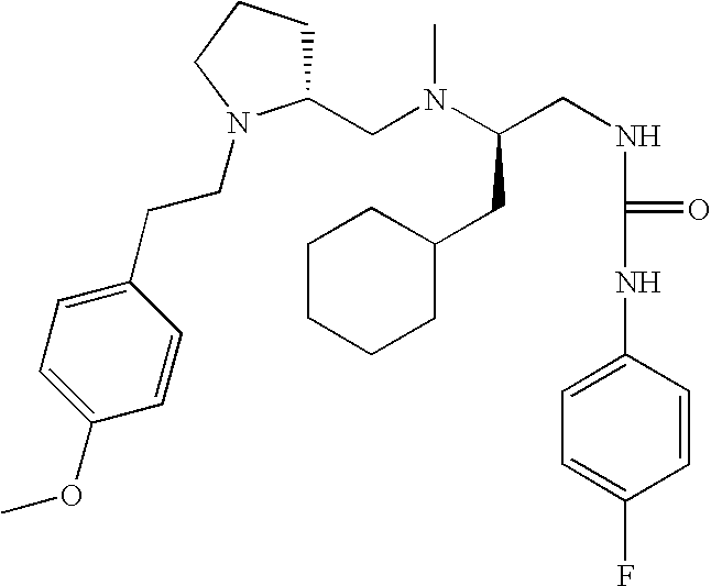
C(CNC(NC1=CC=C(F)C=C1)=O)(N(C)CC1CCCN1CCC1=CC=C(OC)C=C1)CC1CCCCC1
